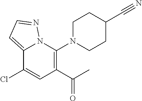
C12=CC=NN1C(N1CCC(C#N)CC1)=C(C(C)=O)C=C2Cl
